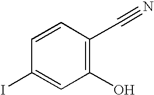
C1(O)=C(C#N)C=CC(I)=C1
